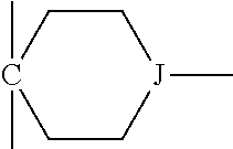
C1C[J](C)CCC1(C)C
